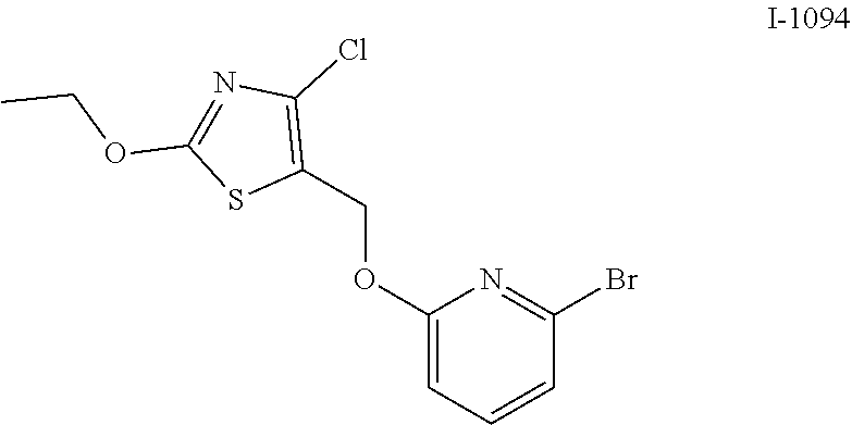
C1(OCC2=C(Cl)N=C(OCC)S2)=CC=CC(Br)=N1
